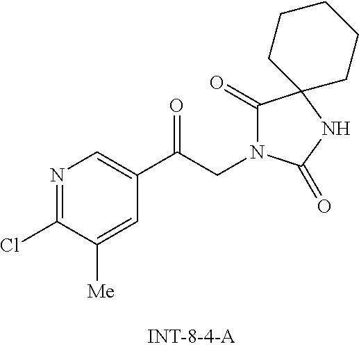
C1(C(CN2C(=O)C3(NC2=O)CCCCC3)=O)=CN=C(Cl)C([Me])=C1
